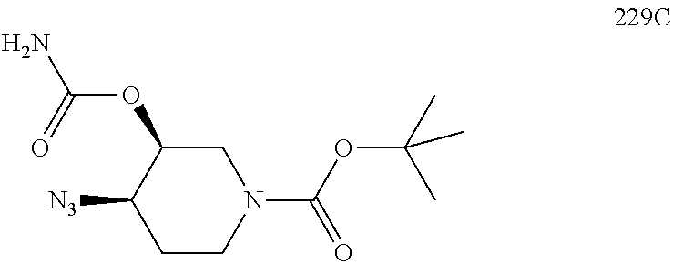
C1C(OC(N)=O)C([N3])CCN1C(OC(C)(C)C)=O
